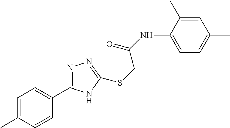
C1=C(NC(=O)CSC2=NN=C(C3=CC=C(C)C=C3)N2)C(C)=CC(C)=C1
